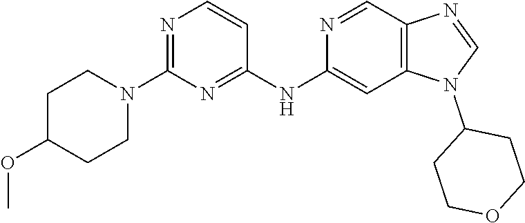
C12=C(C=NC(NC3=NC(N4CCC(OC)CC4)=NC=C3)=C1)N=CN2C1CCOCC1
